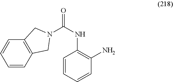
C1=CC2=C(C=C1)CN(C(NC1=C(N)C=CC=C1)=O)C2
